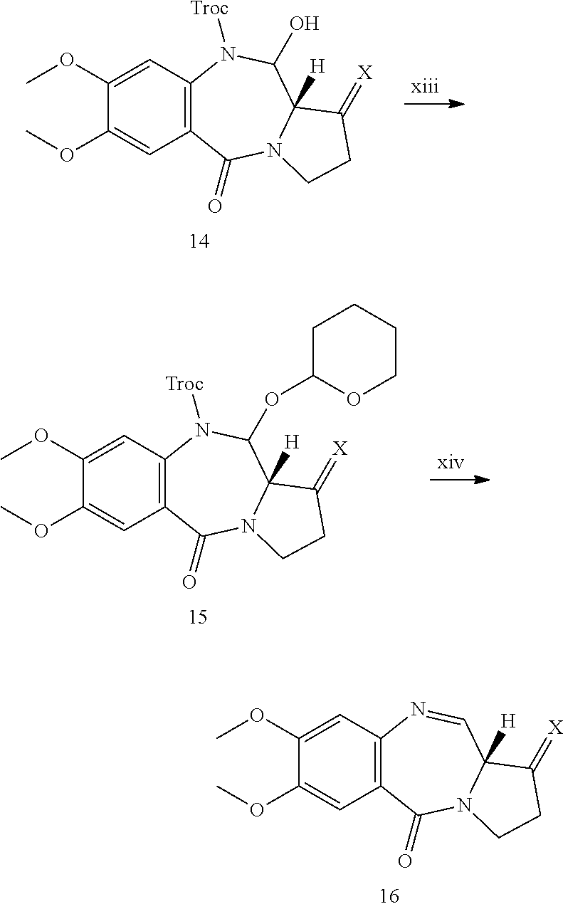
C12=C(C=C(OC)C(OC)=C1)N([Troc])C(O)C1([H])N(C2=O)CCC1=[X].C12=C(C=C(OC)C(OC)=C1)N=CC1([H])N(C2=O)CCC1=[X].C12=C(C=C(OC)C(OC)=C1)N([Troc])C(OC1OCCCC1)C1([H])N(C2=O)CCC1=[X]
